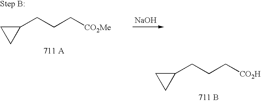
C1(CCC[CO2H])CC1.[711 B].C1(CCC[CO2Me])CC1.[NaOH]
